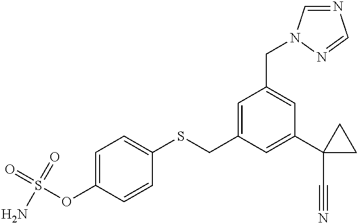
C1=C(OS(=O)(=O)N)C=CC(SCC2=CC(CN3C=NC=N3)=CC(C3(C#N)CC3)=C2)=C1
